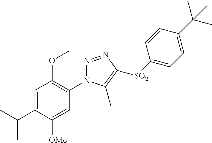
N1=NC([SO2]C2=CC=C(C(C)(C)C)C=C2)=C(C)N1C1=C(OC)C=C(C(C)C)C([OMe])=C1
